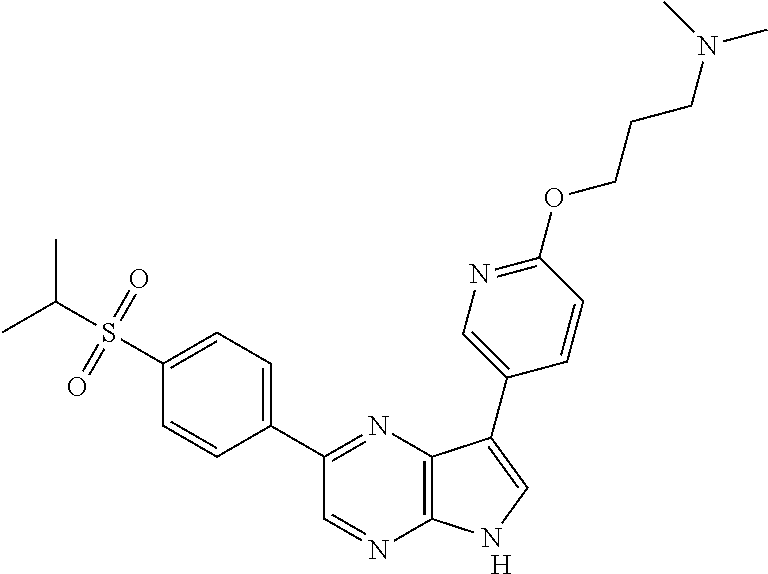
C1(C2=NC3=C(N=C2)NC=C3C2=CN=C(OCCCN(C)C)C=C2)=CC=C(S(C(C)C)(=O)=O)C=C1.[H]
